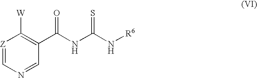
[Z]1=CN=CC(C(NC(N[R6])=S)=O)=C1[W]
